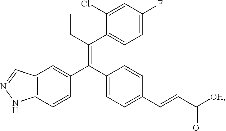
C12=C(C=CC(C(=C(CC)C3=CC=C(F)C=C3Cl)C3=CC=C(C=CC([OH])=O)C=C3)=C1)NN=C2
